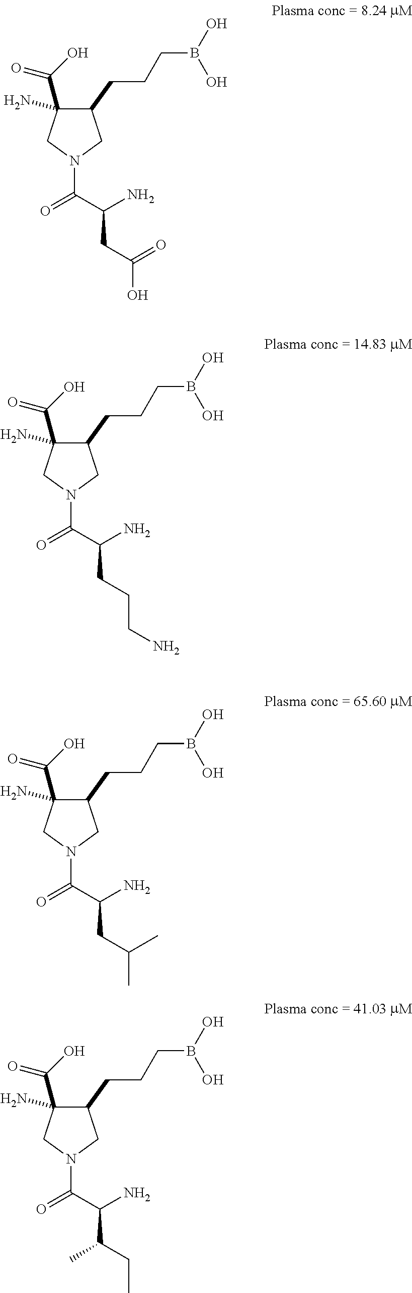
C1(CCCB(O)O)C(C(O)=O)(N)CN(C(C(N)CC(O)=O)=O)C1.C1(CCCB(O)O)C(C(O)=O)(N)CN(C(C(N)CCCN)=O)C1.C1(CCCB(O)O)C(C(O)=O)(N)CN(C(C(N)CC(C)C)=O)C1.C1(CCCB(O)O)C(C(O)=O)(N)CN(C(C(N)C(CC)C)=O)C1
